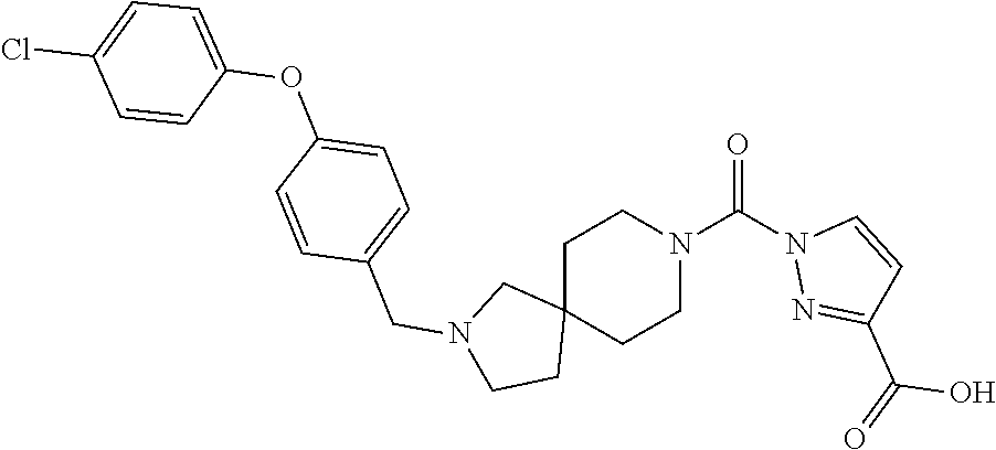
O=C(N1CCC2(CC1)CN(CC1=CC=C(OC3=CC=C(Cl)C=C3)C=C1)CC2)N1N=C(C(O)=O)C=C1
